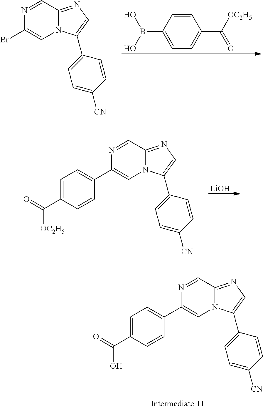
N1=CC2=NC=C(C3=CC=C([CN])C=C3)N2C=C1Br.C1=CC(B(O)O)=CC=C1C([OC2H5])=O.N1=CC2=NC=C(C3=CC=C([CN])C=C3)N2C=C1C1=CC=C(C([OC2H5])=O)C=C1.[LiOH].N1=CC2=NC=C(C3=CC=C([CN])C=C3)N2C=C1C1=CC=C(C(O)=O)C=C1
